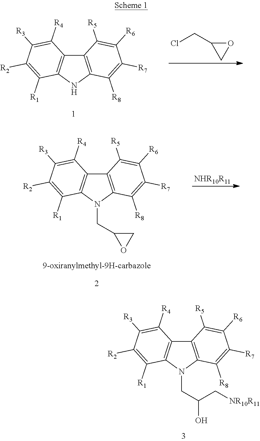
C12=C(NC3=C1C([R4])=C([R3])C([R2])=C3[R1])C([R8])=C([R7])C([R6])=C2[R5].ClCC1CO1.C12=C(N(CC3OC3)C3=C1C([R4])=C([R3])C([R2])=C3[R1])C([R8])=C([R7])C([R6])=C2[R5].[NHR10R11].C12=C(N(CC(O)C[NR10R11])C3=C1C([R4])=C([R3])C([R2])=C3[R1])C([R8])=C([R7])C([R6])=C2[R5]
